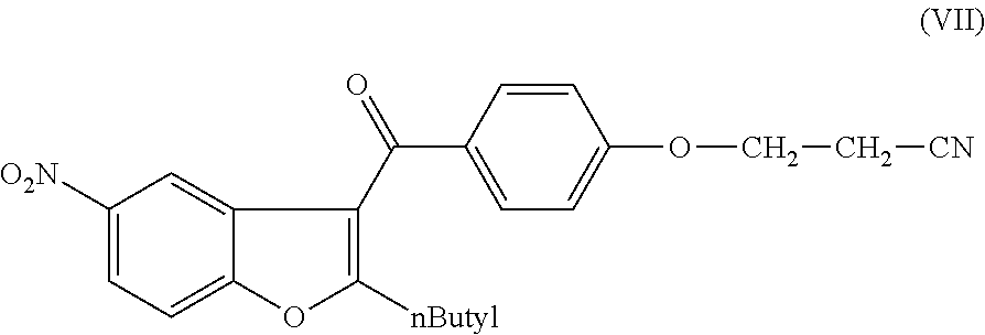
C(C1=CC=C(OCC[CN])C=C1)(=O)C1=C([nButyl])OC2=CC=C([O2N])C=C21
